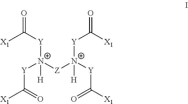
[X1]C([Y][N+]([Y]C(=O)[X1])([Z][N+]([Y]C([X1])=O)([Y]C(=O)[X1])[H])[H])=O
